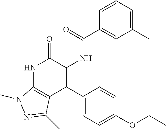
N1C2=C(C(C3=CC=C(OCC)C=C3)C(NC(=O)C3=CC(C)=CC=C3)C1=O)C(C)=NN2C
